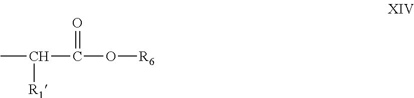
CC(C(O[R6])=O)[R1]
